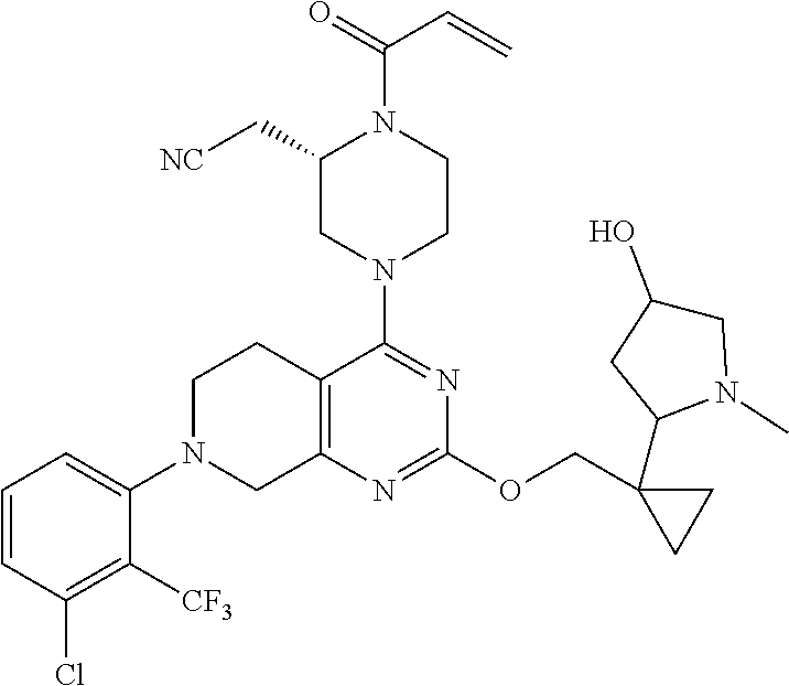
C1=CC(Cl)=C([CF3])C(N2CC3=C(CC2)C(N2CCN(C(=O)C=C)C(C[NC])C2)=NC(OCC2(C4N(C)CC(O)C4)CC2)=N3)=C1
